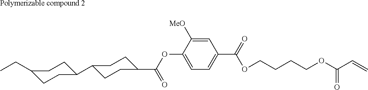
C1([MeO])=CC(C(=O)OCCCCOC(C=C)=O)=CC=C1OC(=O)C1CCC(C2CCC(CC)CC2)CC1.[Polymerizable compound 2]
